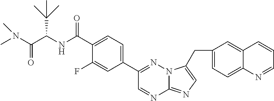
C1(C(NC(C(C)(C)C)C(=O)N(C)C)=O)=CC=C(C2=NN3C(=NC=C3CC3=CC=C4C(=C3)C=CC=N4)N=C2)C=C1F
